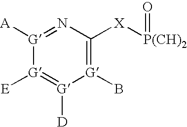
[G]1(B)=C([X][P(CH)2]=O)N=[G]([A])[G]([E])=[G]1[D]
